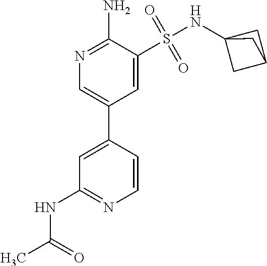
C1=C(C2=CN=C(N)C(S(NC34CC(C3)C4)(=O)=O)=C2)C=CN=C1NC(C)=O
